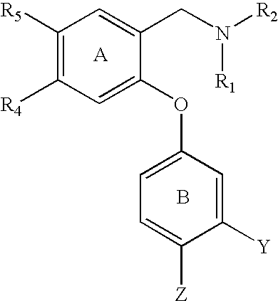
C1([R5])=C([R4])C=C(OC2=CC=C([Z])C([Y])=C2)C(CN([R2])[R1])=C1.B
